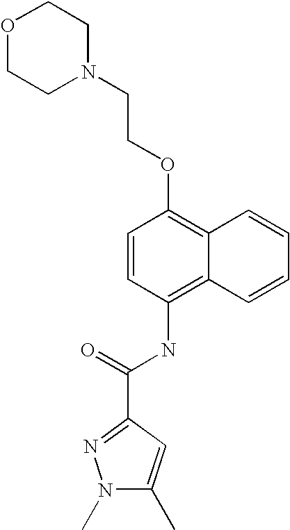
C(=O)(NC1=C2C(=C(OCCN3CCOCC3)C=C1)C=CC=C2)C1=NN(C)C(C)=C1
